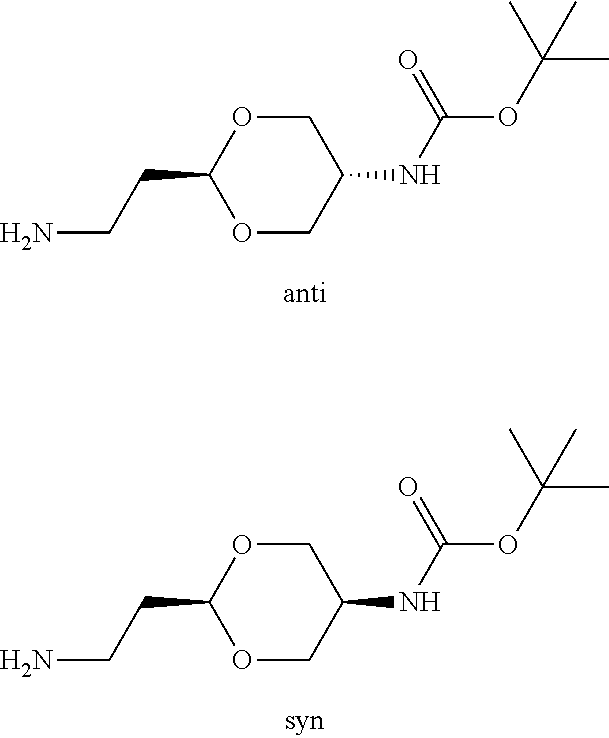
O1CC(NC(OC(C)(C)C)=O)COC1CCN.O1CC(NC(OC(C)(C)C)=O)COC1CCN
